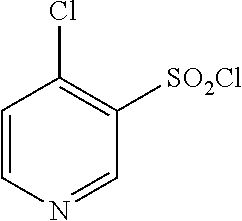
C1=CN=CC([SO2Cl])=C1Cl
